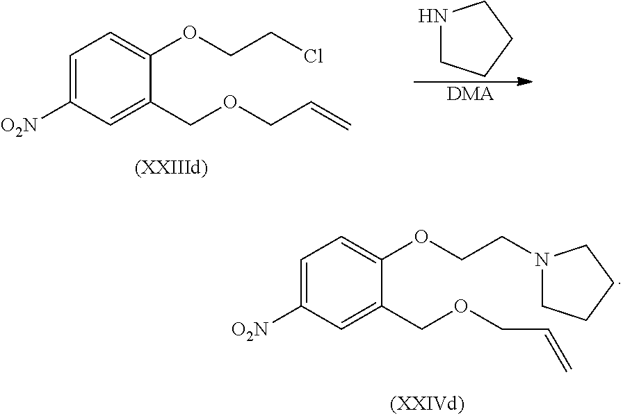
C1=C(COCC=C)C(OCCCl)=CC=C1[O2N].N1CCCC1.[DMA].C1=C(COCC=C)C(OCCN2CCCC2)=CC=C1[O2N]
